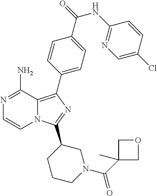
N12C(=C(C3=CC=C(C(=O)NC4=NC=C(Cl)C=C4)C=C3)N=C1C1CCCN(C(C3(C)COC3)=O)C1)C(N)=NC=C2
